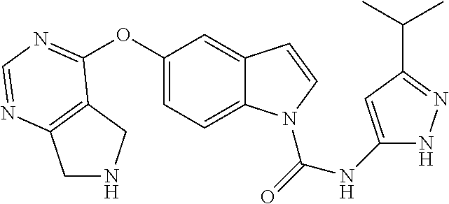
O(C1=CC=C2C(=C1)C=CN2C(=O)NC1=CC(C(C)C)=NN1)C1=NC=NC2=C1CNC2
